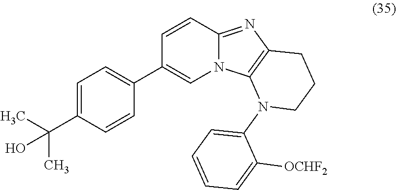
C1=C(C(C)(C)O)C=CC(C2=CN3C(=NC4=C3N(C3=CC=CC=C3[OCHF2])CCC4)C=C2)=C1
